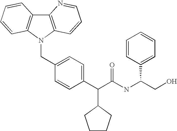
C(C1=CC=C(C(C(NC(C2=CC=CC=C2)CO)=O)C2CCCC2)C=C1)N1C2=C(C3=C1C=CC=C3)N=CC=C2
